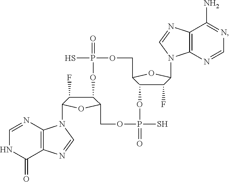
O=P1(S)OC2C(F)C(N3C4=C(C(=O)NC=N4)N=C3)OC2COP(=O)(S)OC2C(F)C(N3C4=C(C(N)=NC=N4)N=C3)OC2CO1
